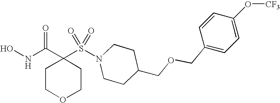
C1(S(N2CCC(COCC3=CC=C(O[CF3])C=C3)CC2)(=O)=O)(C(NO)=O)CCOCC1
